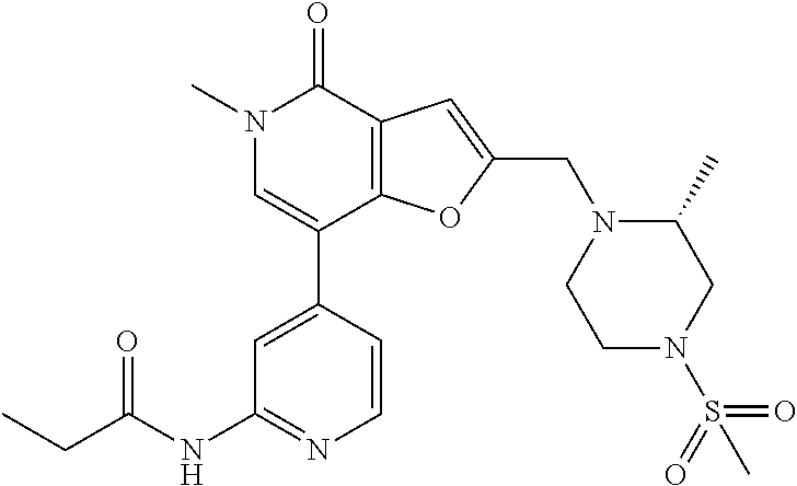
N1(C)C=C(C2=CC(NC(CC)=O)=NC=C2)C2=C(C1=O)C=C(CN1CCN(S(C)(=O)=O)CC1C)O2
